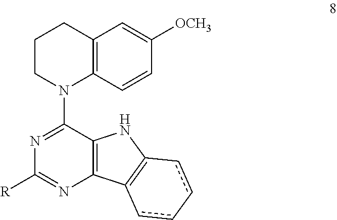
C1CN(C2=NC([R])=NC3=C2NC2=C3cc-cc2)C2=C(C=C([OCH3])C=C2)C1
